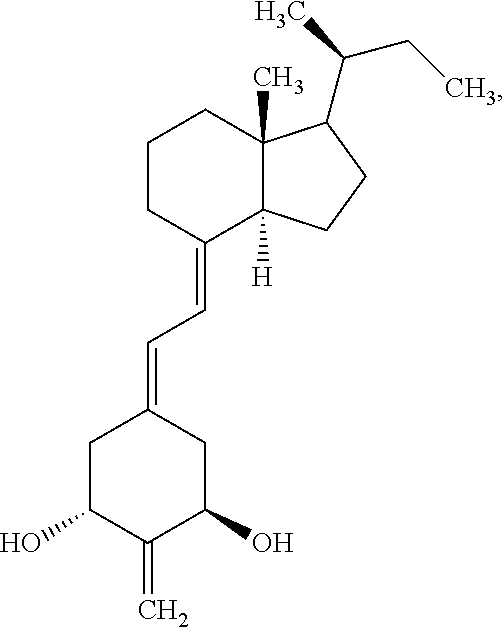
C12(C)C([H])(C(=CC=C3CC(O)C(=C)C(O)C3)CCC1)CCC2C(C)CC
